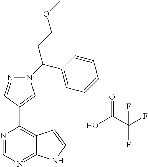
N1=CN=C2C(=C1C1=CN(C(C3=CC=CC=C3)CCOC)N=C1)C=CN2.OC(C(F)(F)F)=O
